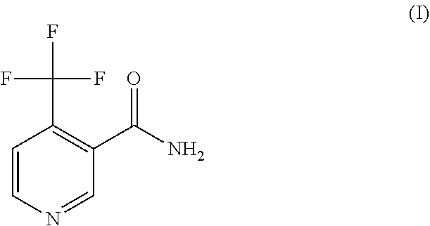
C1=CN=CC(C(N)=O)=C1C(F)(F)F
